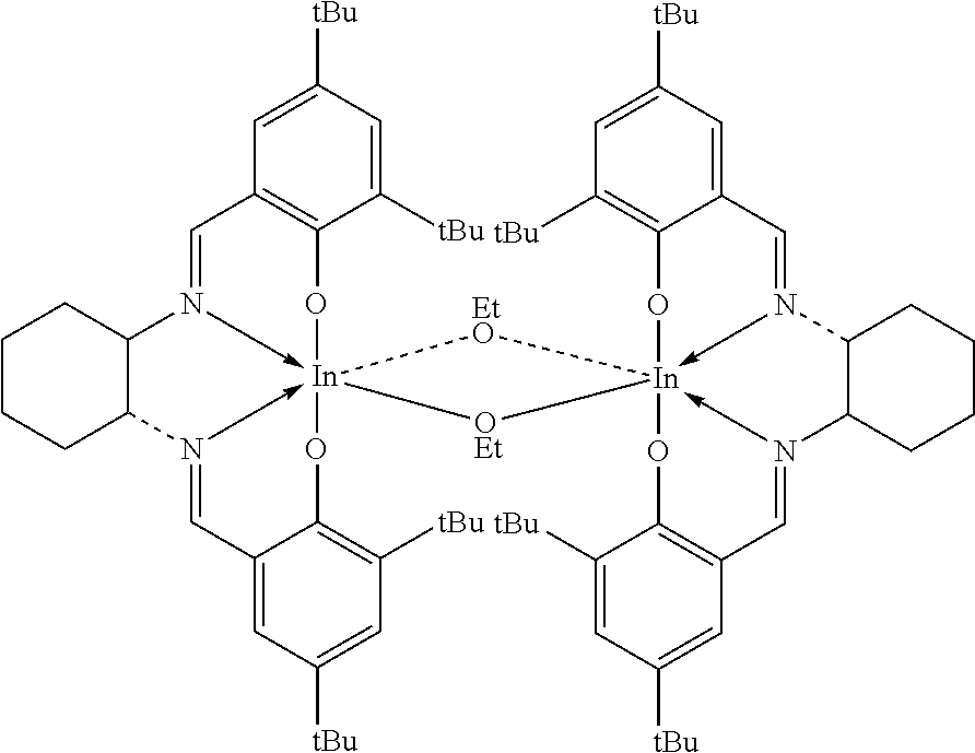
C1([tBu])=CC([tBu])=CC2=C1O[In]134(-N(=C2)C2CCCCC2N->1=CC1=CC([tBu])=CC([tBu])=C1O3)[EtO][In]123(-N(=CC5=CC([tBu])=CC([tBu])=C5O1)C1CCCCC1N->2=CC1=C(C([tBu])=CC([tBu])=C1)O3)[OEt]4
